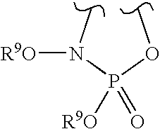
COP(N(C)[R9O])([R9O])=O
